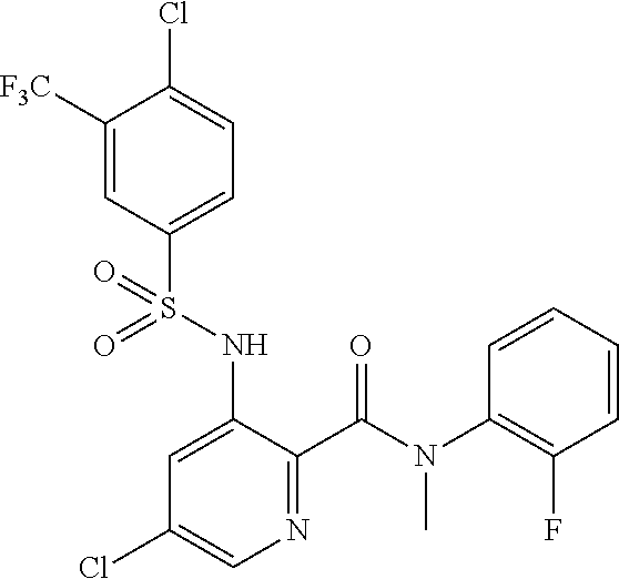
C1([F3C])=CC(S(NC2=CC(Cl)=CN=C2C(N(C2=C(F)C=CC=C2)C)=O)(=O)=O)=CC=C1Cl
